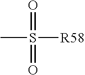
CS(=O)([R58])=O
